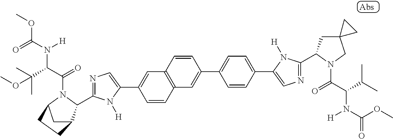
C1=CC2=C(C=C1C1=CN=C(C3C4CC(N3C(C(C(C)(C)OC)N(C(=O)OC)[H])=O)CC4)N1[H])C=CC(C1=CC=C(C3=CN=C(C4CC5(CN4C(=O)C(C(C)C)N(C(OC)=O)[H])CC5)N3[H])C=C1)=C2
